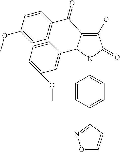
C1(O)=C(C(C2=CC=C(OC)C=C2)=O)C(C2=CC(OC)=CC=C2)N(C2=CC=C(C3=NOC=C3)C=C2)C1=O
